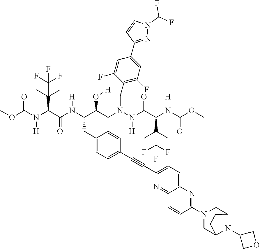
COC(N(C(C(N(C(C(CN(N(C(C(N(C(OC)=O)[H])C(C)(C)C(F)(F)F)=O)[H])CC1=C(F)C=C(C2=NN(C(F)F)C=C2)C=C1F)O[H])CC1=CC=C(C#CC2=CC=C3C(=N2)C=CC(N2CC4N(C5COC5)C(C2)CC4)=N3)C=C1)[H])=O)C(C)(C)C(F)(F)F)[H])=O
